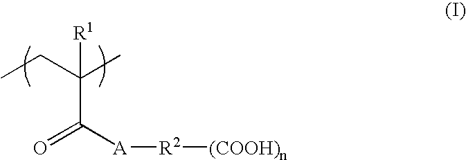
[R1]C(C)(CC)C(=O)[A][R2][(COOH)n]
